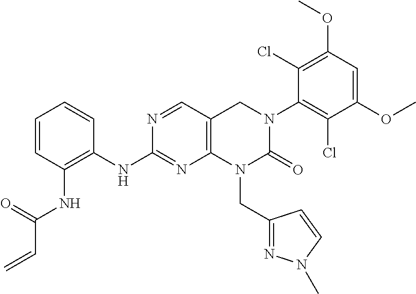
C1(NC(=O)C=C)=C(NC2=NC3=C(C=N2)CN(C2=C(Cl)C(OC)=CC(OC)=C2Cl)C(=O)N3CC2=NN(C)C=C2)C=CC=C1
